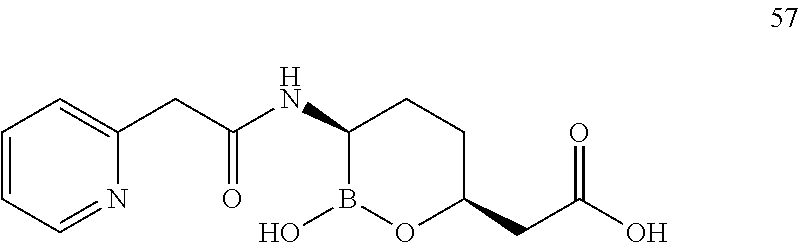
C1=C(CC(NC2B(O)OC(CC(=O)O)CC2)=O)N=CC=C1
